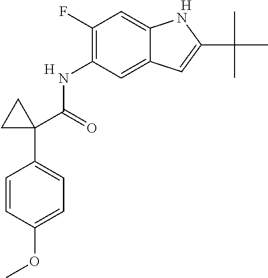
[H].C1(NC(=O)C2(C3=CC=C(OC)C=C3)CC2)=C(F)C=C2C(=C1)C=C(C(C)(C)C)N2.[H]
